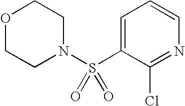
C1=C(S(N2CCOCC2)(=O)=O)C(Cl)=NC=C1
